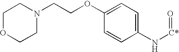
C1(OCCN2CCOCC2)=CC=C(N[C*]=O)C=C1
